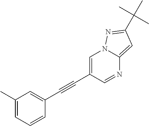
C1(C)=CC=CC(C#CC2=CN3C(=CC(C(C)(C)C)=N3)N=C2)=C1
